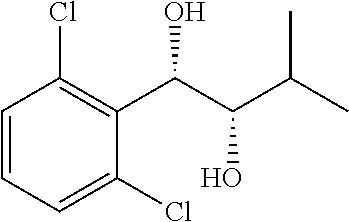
C1=CC(Cl)=C(C(C(C(C)C)O)O)C(Cl)=C1
